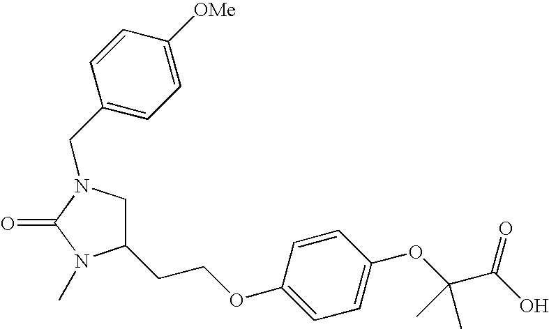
C1(CCOC2=CC=C(OC(C(O)=O)(C)C)C=C2)CN(CC2=CC=C([OMe])C=C2)C(=O)N1C
